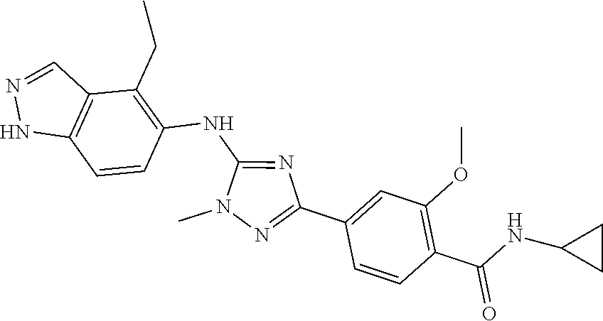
N1(C)N=C(C2=CC(OC)=C(C(NC3CC3)=O)C=C2)N=C1NC1=C(CC)C2=C(NN=C2)C=C1
